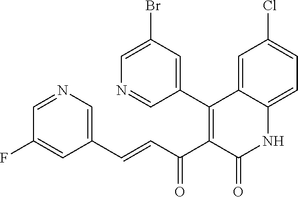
C1(C2=C(C(C=CC3=CN=CC(F)=C3)=O)C(=O)NC3=CC=C(Cl)C=C23)=CC(Br)=CN=C1
